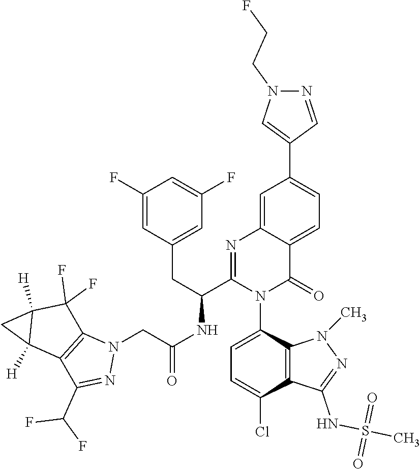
C1=C(N2C(=O)C3=CC=C(C4=CN(CCF)N=C4)C=C3N=C2C(NC(CN2C3=C(C(C(F)F)=N2)C2([H])C([H])(C3(F)F)C2)=O)CC2=CC(F)=CC(F)=C2)C2=C(C(Cl)=C1)C(NS(C)(=O)=O)=NN2C
